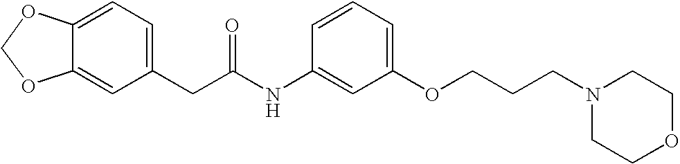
C12=CC=C(CC(NC3=CC(OCCCN4CCOCC4)=CC=C3)=O)C=C1OCO2
